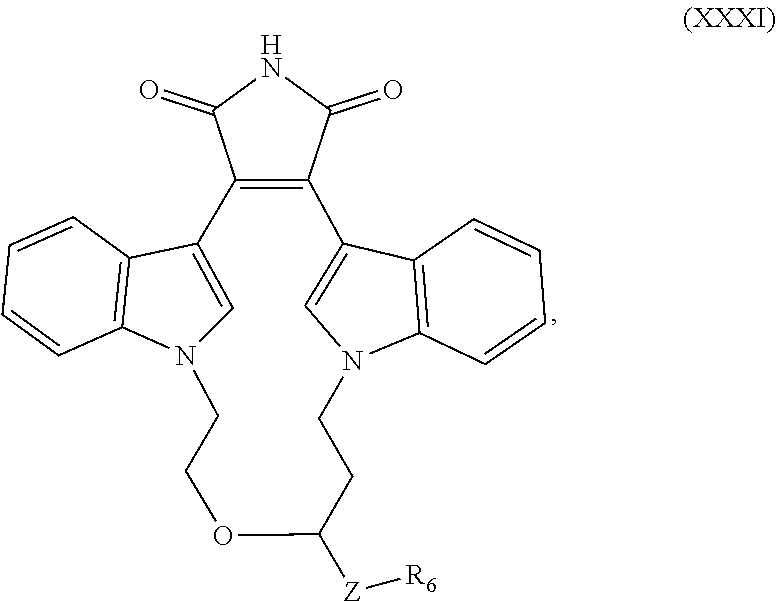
C1=C2C3=C(C4=CN(C5=C4C=CC=C5)CCOC([Z][R6])CCN1C1=C2C=CC=C1)C(=O)NC3=O
